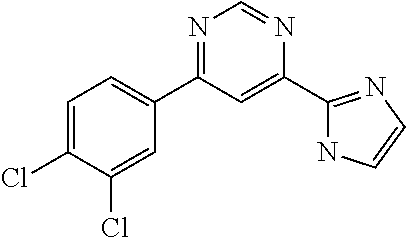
N1=C(C2=CC=C(Cl)C(Cl)=C2)C=C(C2=NC=CN2)N=C1
